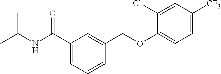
C1(C(NC(C)C)=O)=CC=CC(COC2=CC=C([CF3])C=C2Cl)=C1
